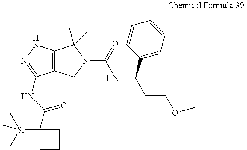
C12=C(NN=C1NC(=O)C1([Si](C)(C)C)CCC1)C(C)(C)N(C(NC(C1=CC=CC=C1)CCOC)=O)C2
